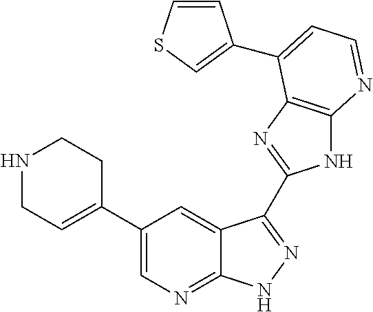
C1(C2=CCNCC2)=CN=C2C(=C1)C(C1=NC3=C(N1)N=CC=C3C1=CSC=C1)=NN2
